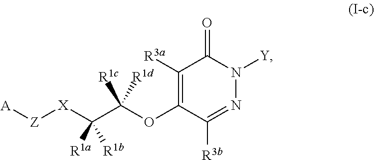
C1([R3a])=C(OC(C([X][Z][A])([R1a])[R1b])([R1c])[R1d])C([R3b])=NN([Y])C1=O
